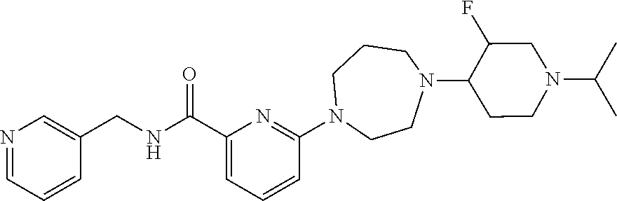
C1(C(NCC2=CN=CC=C2)=O)=CC=CC(N2CCN(C3CCN(C(C)C)CC3F)CCC2)=N1
